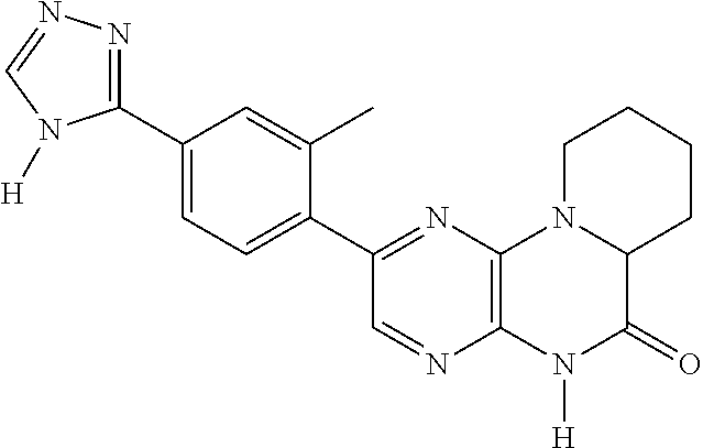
C1(C2=NN=CN2[H])=CC=C(C2=NC3=C(N=C2)N([H])C(=O)C2N3CCCC2)C(C)=C1
